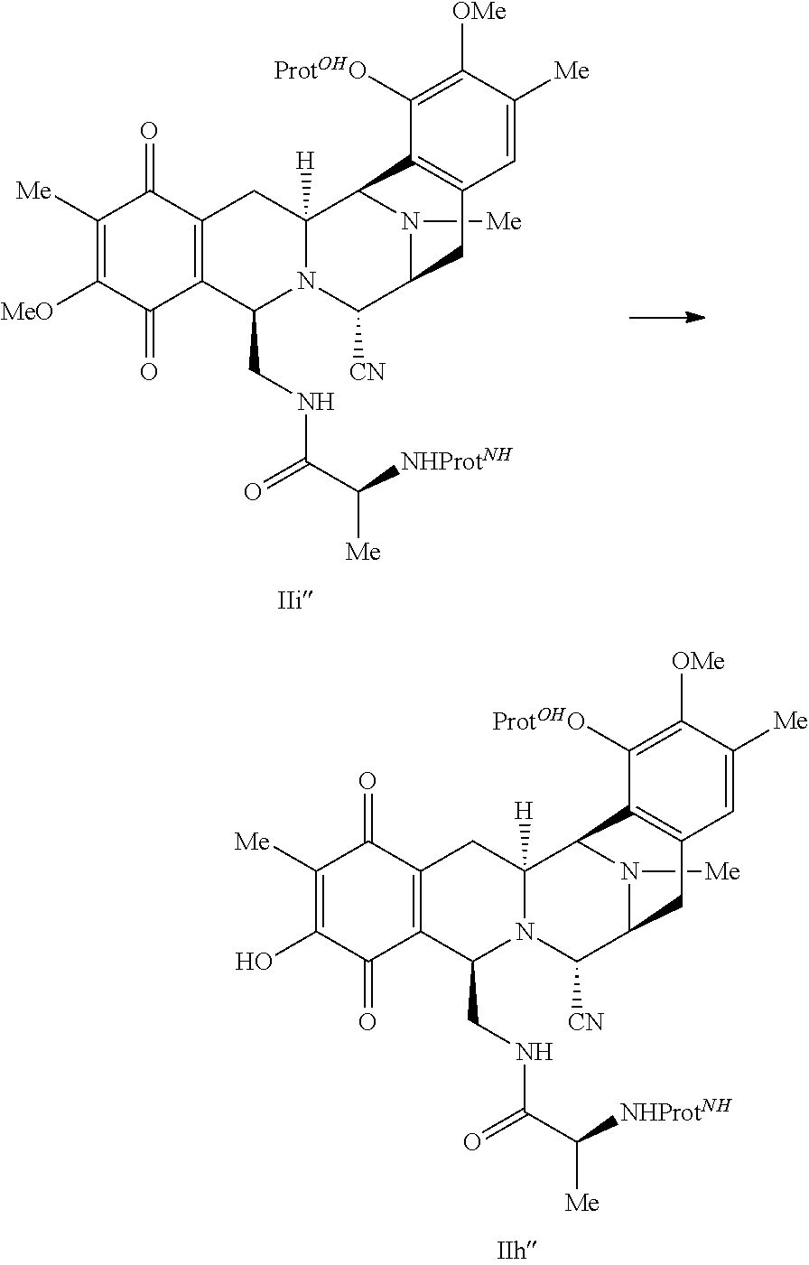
N1([Me])C2C([CN])N3C(CNC(C([NHProtNH])[Me])=O)C4=C(C(=O)C([Me])=C(O)C4=O)CC3([H])C1C1=C(C2)C=C([Me])C([OMe])=C1[ProtOHO].N1([Me])C2C([CN])N3C(CNC(C([NHProtNH])[Me])=O)C4=C(C(=O)C([Me])=C([MeO])C4=O)CC3([H])C1C1=C(C2)C=C([Me])C([OMe])=C1[ProtOHO]
